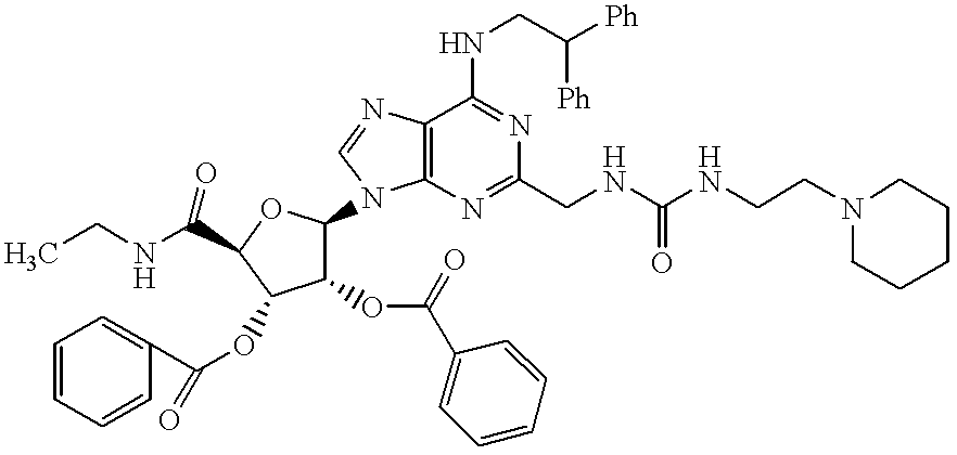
C1=CC=CC(C(OC2C(OC(C3=CC=CC=C3)=O)C(N3C4=C(C(NCC([Ph])[Ph])=NC(CNC(NCCN5CCCCC5)=O)=N4)N=C3)OC2C(NCC)=O)=O)=C1
